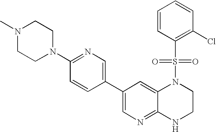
C12=CC(C3=CN=C(N4CCN(C)CC4)C=C3)=CN=C1NCCN2S(C1=C(Cl)C=CC=C1)(=O)=O
